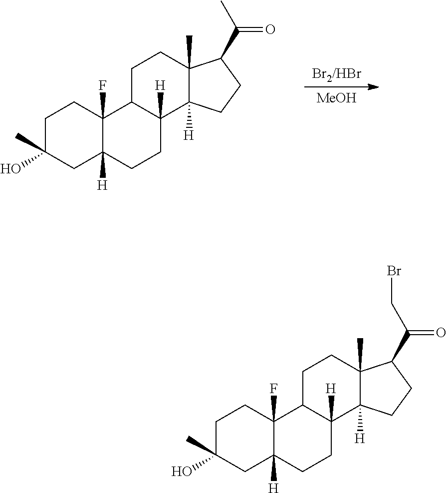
C12([H])C(F)(CCC(O)(C)C1)C1C([H])(CC2)C2([H])C(C)(CC1)C(C(C)=O)CC2.[Br2/HBr].[MeOH].C12([H])C(F)(CCC(O)(C)C1)C1C([H])(CC2)C2([H])C(C)(CC1)C(C(CBr)=O)CC2
